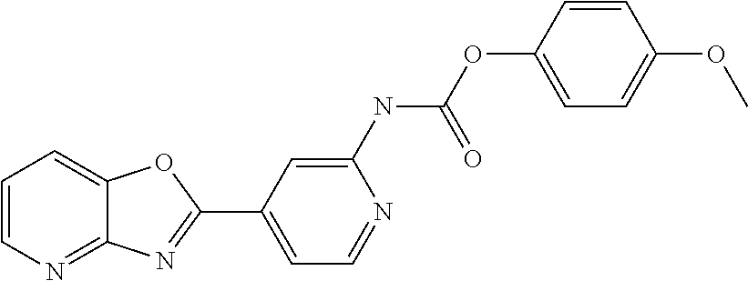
C1=C(NC(OC2=CC=C(OC)C=C2)=O)N=CC=C1C1=NC2=NC=CC=C2O1
